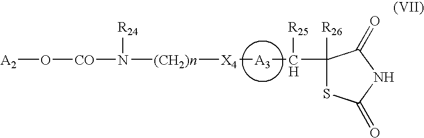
[A2]O[CO]N([(CH2)n][X4][A3]C(C1([R26])SC(=O)NC1=O)[R25])[R24]
